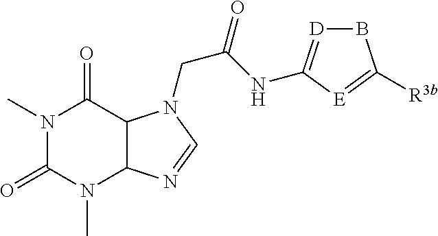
N1(C)C(=O)N(C)C2C(C1=O)N(CC(=O)NC1=[D]BC([R3b])=[E]1)C=N2
